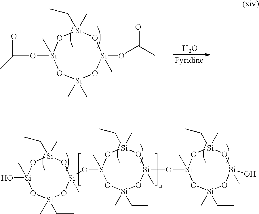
[Si]1(CC)(C)O[Si](C)(OC(=O)C)O[Si](C)(CC)O[Si](OC(C)=O)(C)O1.O.[Si]1(CC)(C)O[Si](C)(O)O[Si](C)(CC)O[Si](O[Si]2(C)O[Si](CC)(C)O[Si](O[Si]3(C)O[Si](CC)(C)O[Si](O)(C)O[Si](C)(CC)O3)(C)O[Si](C)(CC)O2)(C)O1
